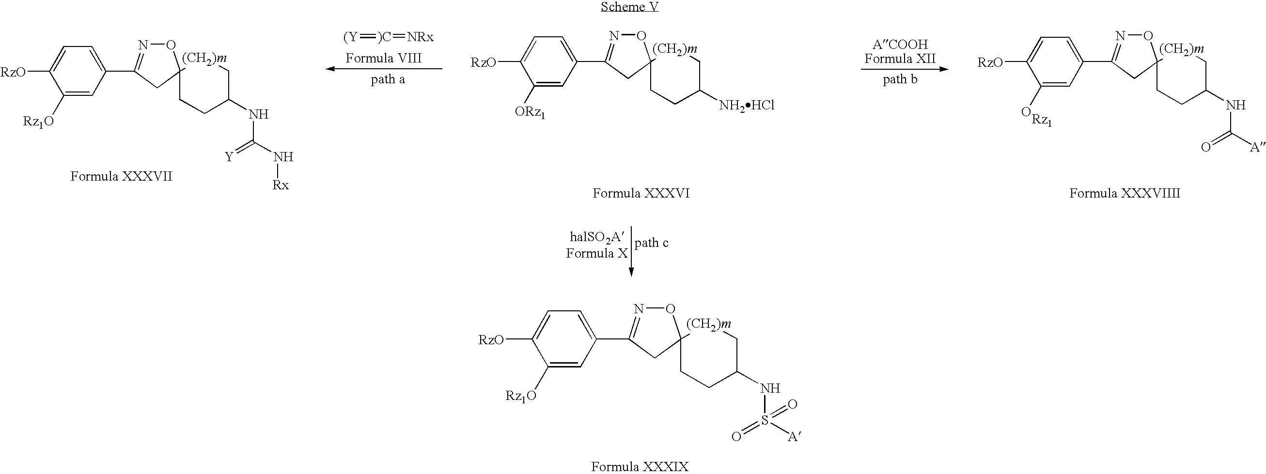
C1([Rz1O])=CC(C2=NOC3(C2)CCC(NC(N[Rx])=[Y])C[(CH2)m]3)=CC=C1[RzO].[(Y]=[)C]=[NRx].C1([ORz1])=CC(C2=NOC3(C2)CCC([NH2HCl])C[(CH2)m]3)=CC=C1[RzO].C1(O)=CC(C2=NOC3(C2)CCC(NC([A])=O)C[(CH2)m]3)=CC=C1[RzO].C1([Rz1O])=CC(C2=NOC3(C2)CCC(NS([A])(=O)=O)C[(CH2)m]3)=CC=C1[RzO]
